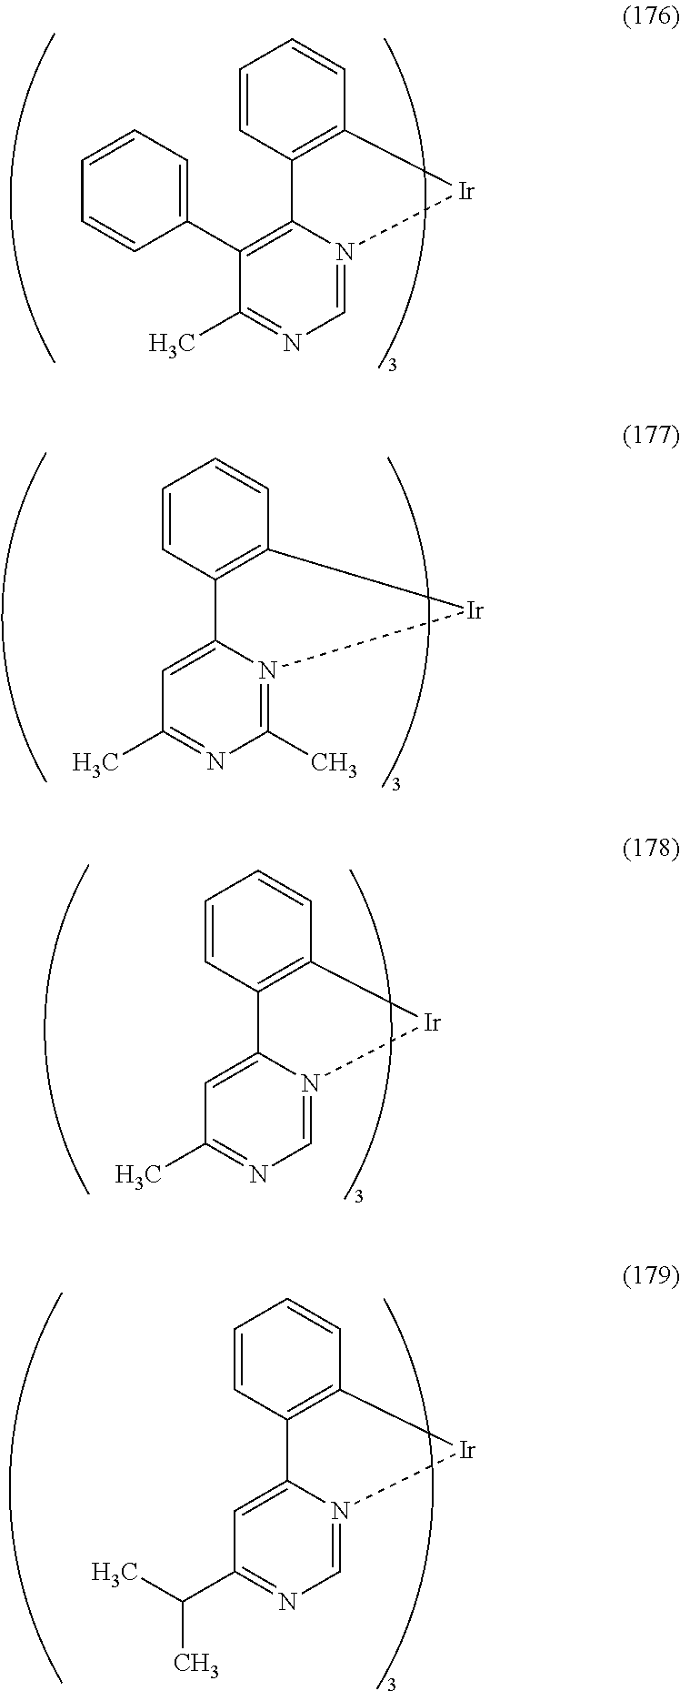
C1=N2C(=C(C3=CC=CC=C3)C(C)=N1)C1=C(C=CC=C1)[Ir]2.C1(C)=N2C(=CC(C)=N1)C1=C(C=CC=C1)[Ir]2.C1=N2C(=CC(C)=N1)C1=C(C=CC=C1)[Ir]2.C1=N2C(=CC(C(C)C)=N1)C1=C(C=CC=C1)[Ir]2
